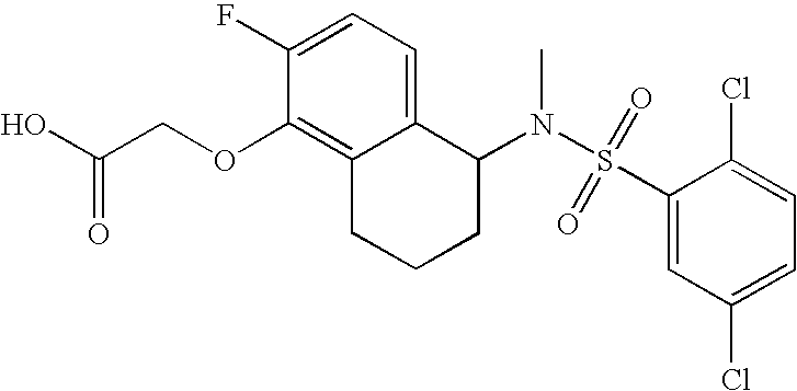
C1(F)=CC=C2C(=C1OCC(O)=O)CCCC2N(S(=O)(C1=CC(Cl)=CC=C1Cl)=O)C
